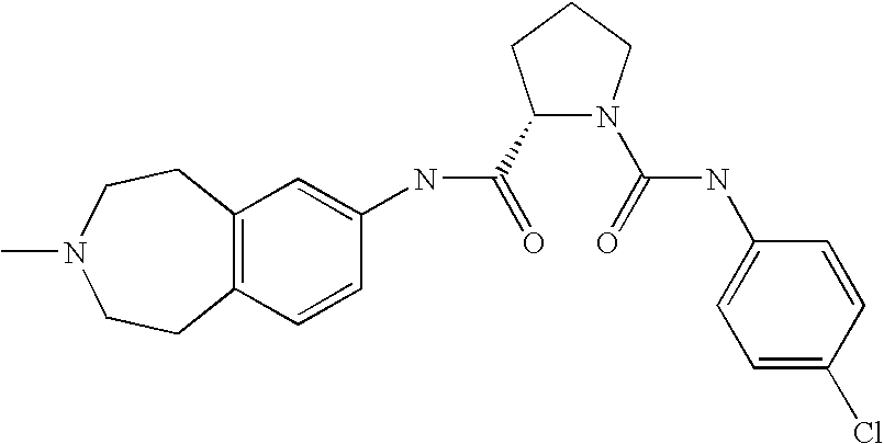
C12=C(C=CC(NC(=O)C3N(C(=O)NC4=CC=C(Cl)C=C4)CCC3)=C1)CCN(C)CC2
